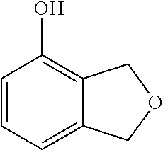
C1=CC=C2C(=C1O)COC2
